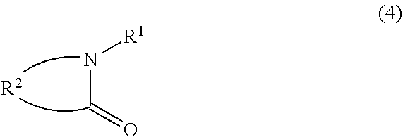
[R1]NC=O.[R2]
